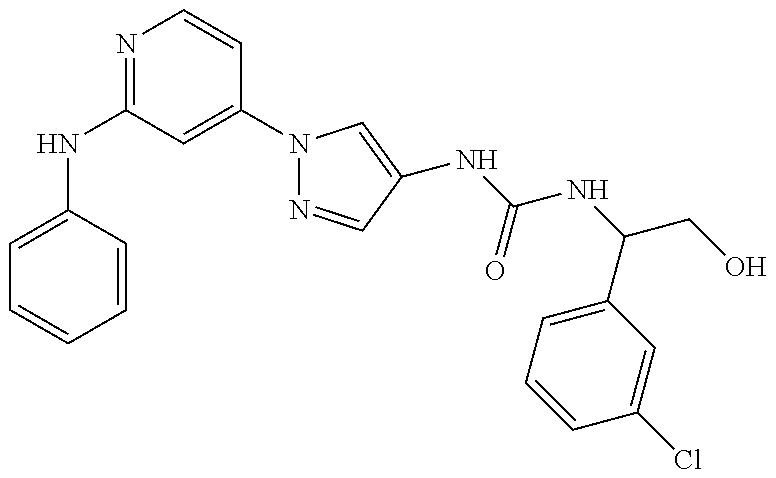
C1(NC2=NC=CC(N3N=CC(NC(NC(CO)C4=CC=CC(Cl)=C4)=O)=C3)=C2)=CC=CC=C1
